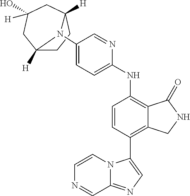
C1=CN2C(=NC=C2C2=C3C(=C(NC4=CC=C(N5C6([H])CCC5([H])CC([H])(O)C6)C=N4)C=C2)C(=O)NC3)C=N1
